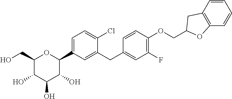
C1(CO)C(O)C(O)C(O)C(C2=CC=C(Cl)C(CC3=CC(F)=C(OCC4CC5=C(O4)C=CC=C5)C=C3)=C2)O1
